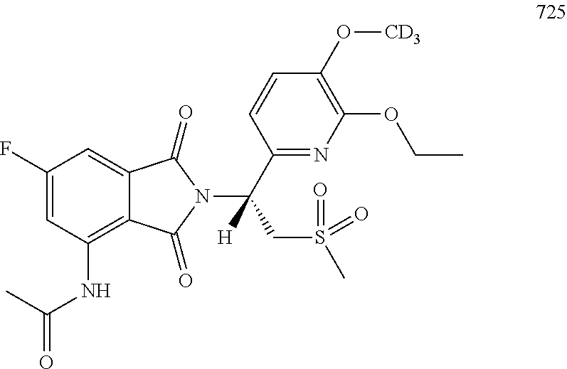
C1(F)=CC(NC(=O)C)=C2C(=C1)C(=O)N(C(C1=NC(OCC)=C(O[CD3])C=C1)(CS(C)(=O)=O)[H])C2=O
